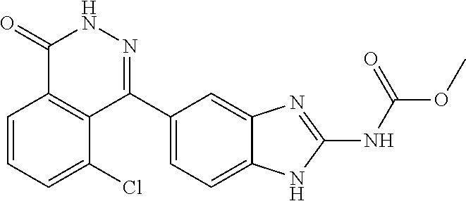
O(C)C(=O)NC1=NC2=CC(C3=NNC(=O)C4=C3C(Cl)=CC=C4)=CC=C2N1
